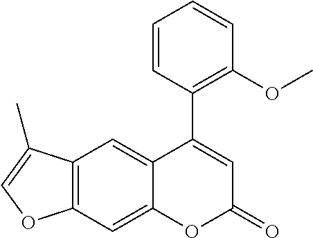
C12=C(C=C3C(=C1)C(C1=C(OC)C=CC=C1)=CC(=O)O3)OC=C2C
